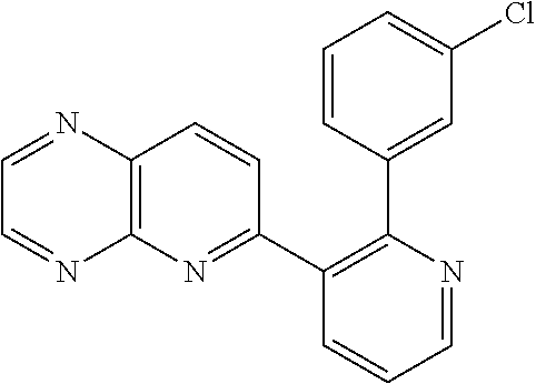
C1=NC(C2=CC(Cl)=CC=C2)=C(C2=NC3=C(C=C2)N=CC=N3)C=C1
